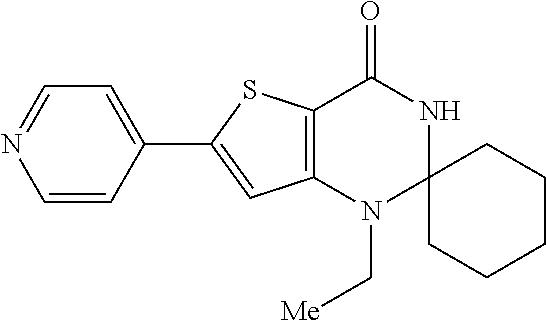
C12=C(N(C[Me])C3(NC1=O)CCCCC3)C=C(C1=CC=NC=C1)S2
